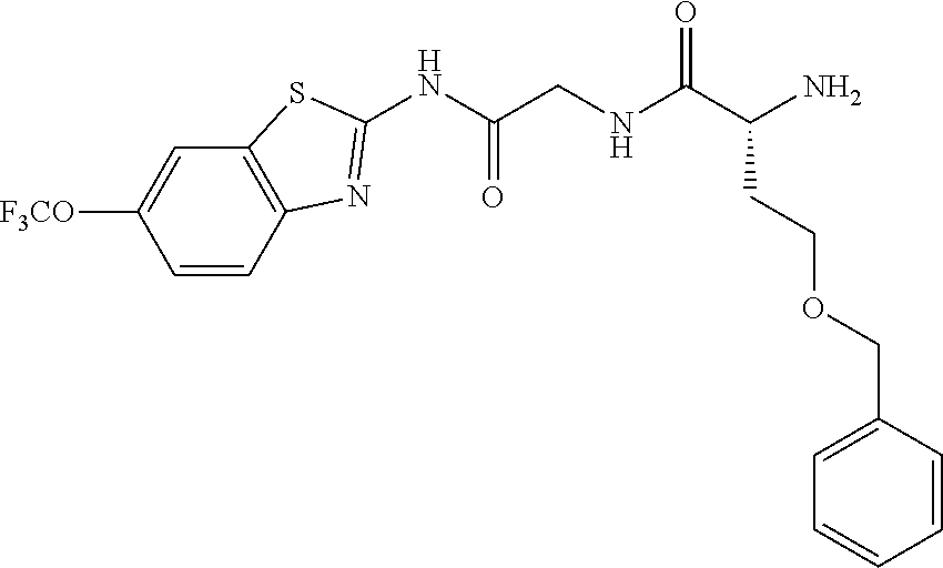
C1=CC2=C(C=C1[F3CO])SC(NC(CNC(C(N)CCOCC1=CC=CC=C1)=O)=O)=N2
